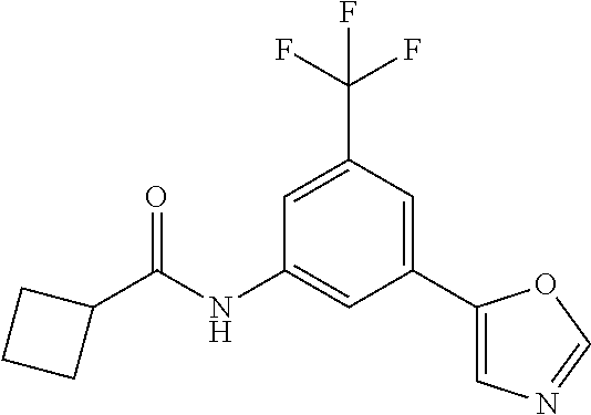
C1=C(C(F)(F)F)C=C(C2=CN=CO2)C=C1NC(C1CCC1)=O
